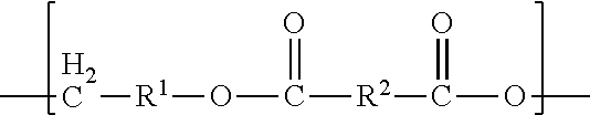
CC[R1]OC(=O)[R2]C(=O)OC
